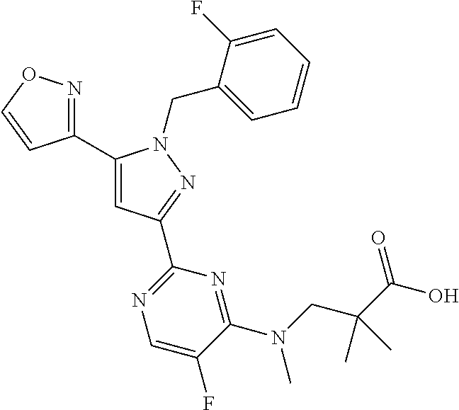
C1(C2=NOC=C2)=CC(C2=NC=C(F)C(N(CC(C(O)=O)(C)C)C)=N2)=NN1CC1=CC=CC=C1F
